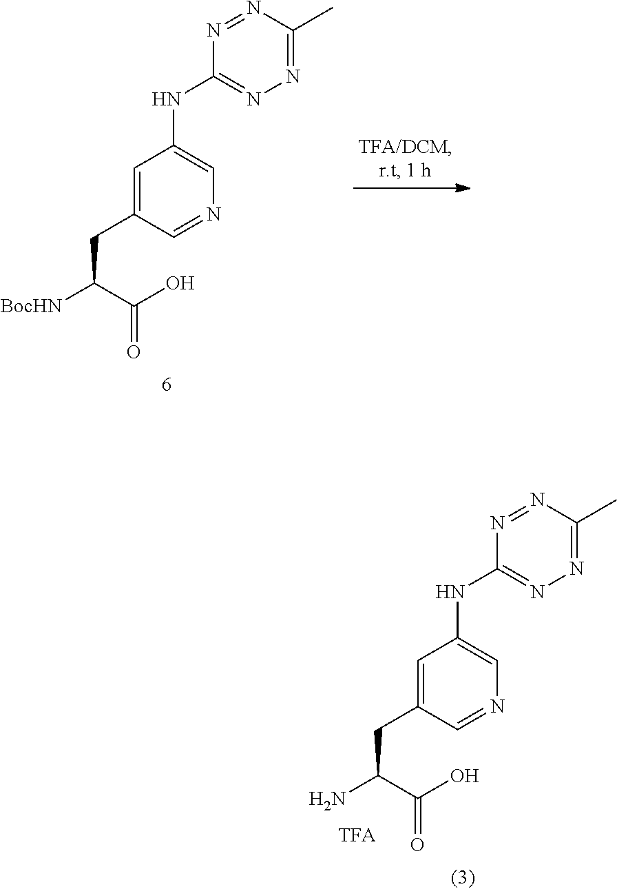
C(CC1=CC(NC2=NN=C(C)N=N2)=CN=C1)([BocHN])C(O)=O.C(CC1=CC(NC2=NN=C(C)N=N2)=CN=C1)(N)C(O)=O
